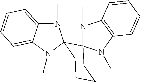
C1CCC2(C3(C1)N(C)C1=CC=CC=C1N3C)N(C)C1=C(N2C)C=CC=C1
